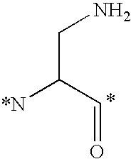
NCC(C=O)[*N]
